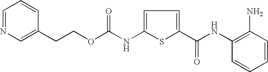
C(COC(NC1=CC=C(C(NC2=C(N)C=CC=C2)=O)S1)=O)C1=CN=CC=C1
